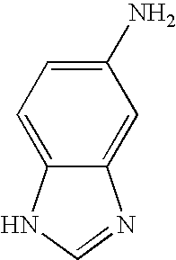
C1(N)=CC=C2C(=C1)N=CN2
